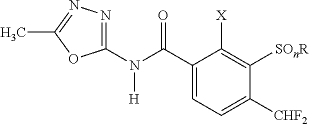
C1(N(C(C2=CC=C([CHF2])C([SOnR])=C2[X])=O)[H])=NN=C(C)O1
